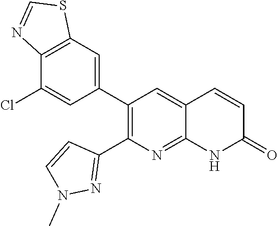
C12=C(C=C(C3=C(C4=NN(C)C=C4)N=C4C(=C3)C=CC(=O)N4)C=C1Cl)SC=N2
